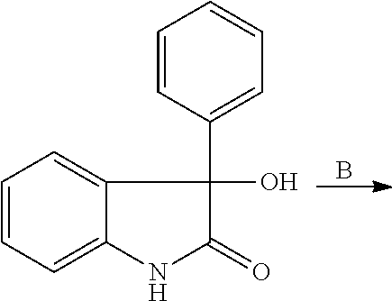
C1=CC=C2C(=C1)C(O)(C1=CC=CC=C1)C(=O)N2.B
